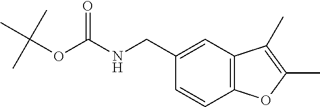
C12=C(C=C(CNC(OC(C)(C)C)=O)C=C1)C(C)=C(C)O2
